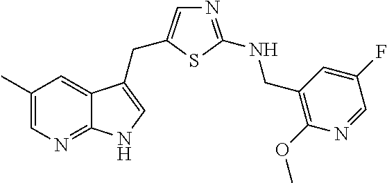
C1(C)=CN=C2C(=C1)C(CC1=CN=C(NCC3=C(OC)N=CC(F)=C3)S1)=CN2
